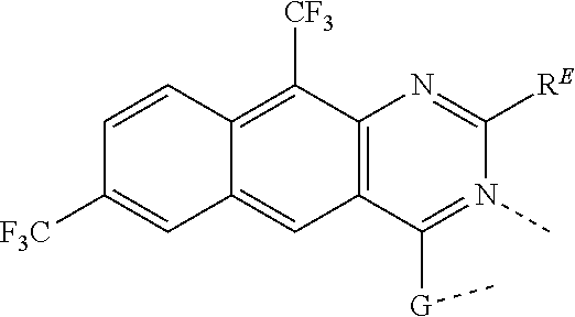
CN1=C([G]C)C2=C(C([CF3])=C3C(=C2)C=C([F3C])C=C3)N=C1[RE]
